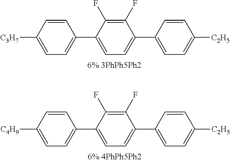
C1(C2=CC=C([C2H5])C=C2)=CC=C(C2=CC=C([C3H7])C=C2)C(F)=C1F.C1(C2=CC=C([C2H5])C=C2)=CC=C(C2=CC=C([C4H9])C=C2)C(F)=C1F
